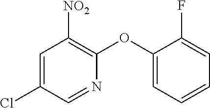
C1(Cl)=CC([NO2])=C(OC2=CC=CC=C2F)N=C1
